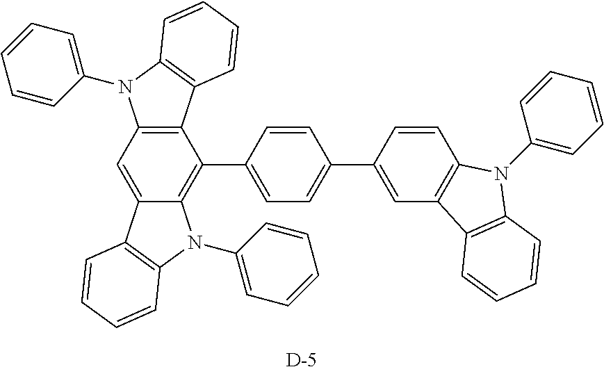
C12=C(C=C3C(=C1C1=CC=C(C4=CC5=C(C=C4)N(C4=CC=CC=C4)C4=C5C=CC=C4)C=C1)N(C1=CC=CC=C1)C1=C3C=CC=C1)N(C1=CC=CC=C1)C1=C2C=CC=C1.[D]
